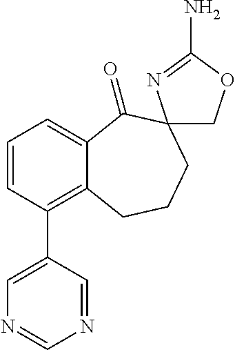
C1=CC(C2=CN=CN=C2)=C2C(=C1)C(=O)C1(CCC2)COC(N)=N1
